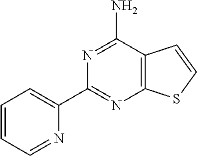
N1=C(N)C2=C(N=C1C1=CC=CC=N1)SC=C2
